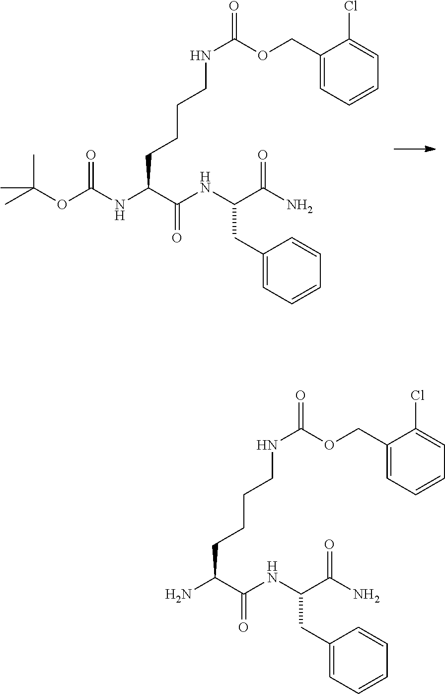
CC(OC(NC(C(NC(CC1=CC=CC=C1)C(N)=O)=O)CCCCNC(=O)OCC1=CC=CC=C1Cl)=O)(C)C.NC(C(NC(CC1=CC=CC=C1)C(N)=O)=O)CCCCNC(=O)OCC1=CC=CC=C1Cl
